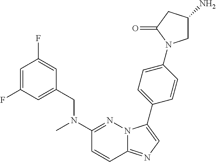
C1=C(F)C=C(CN(C2=NN3C(=NC=C3C3=CC=C(N4CC(N)CC4=O)C=C3)C=C2)C)C=C1F
